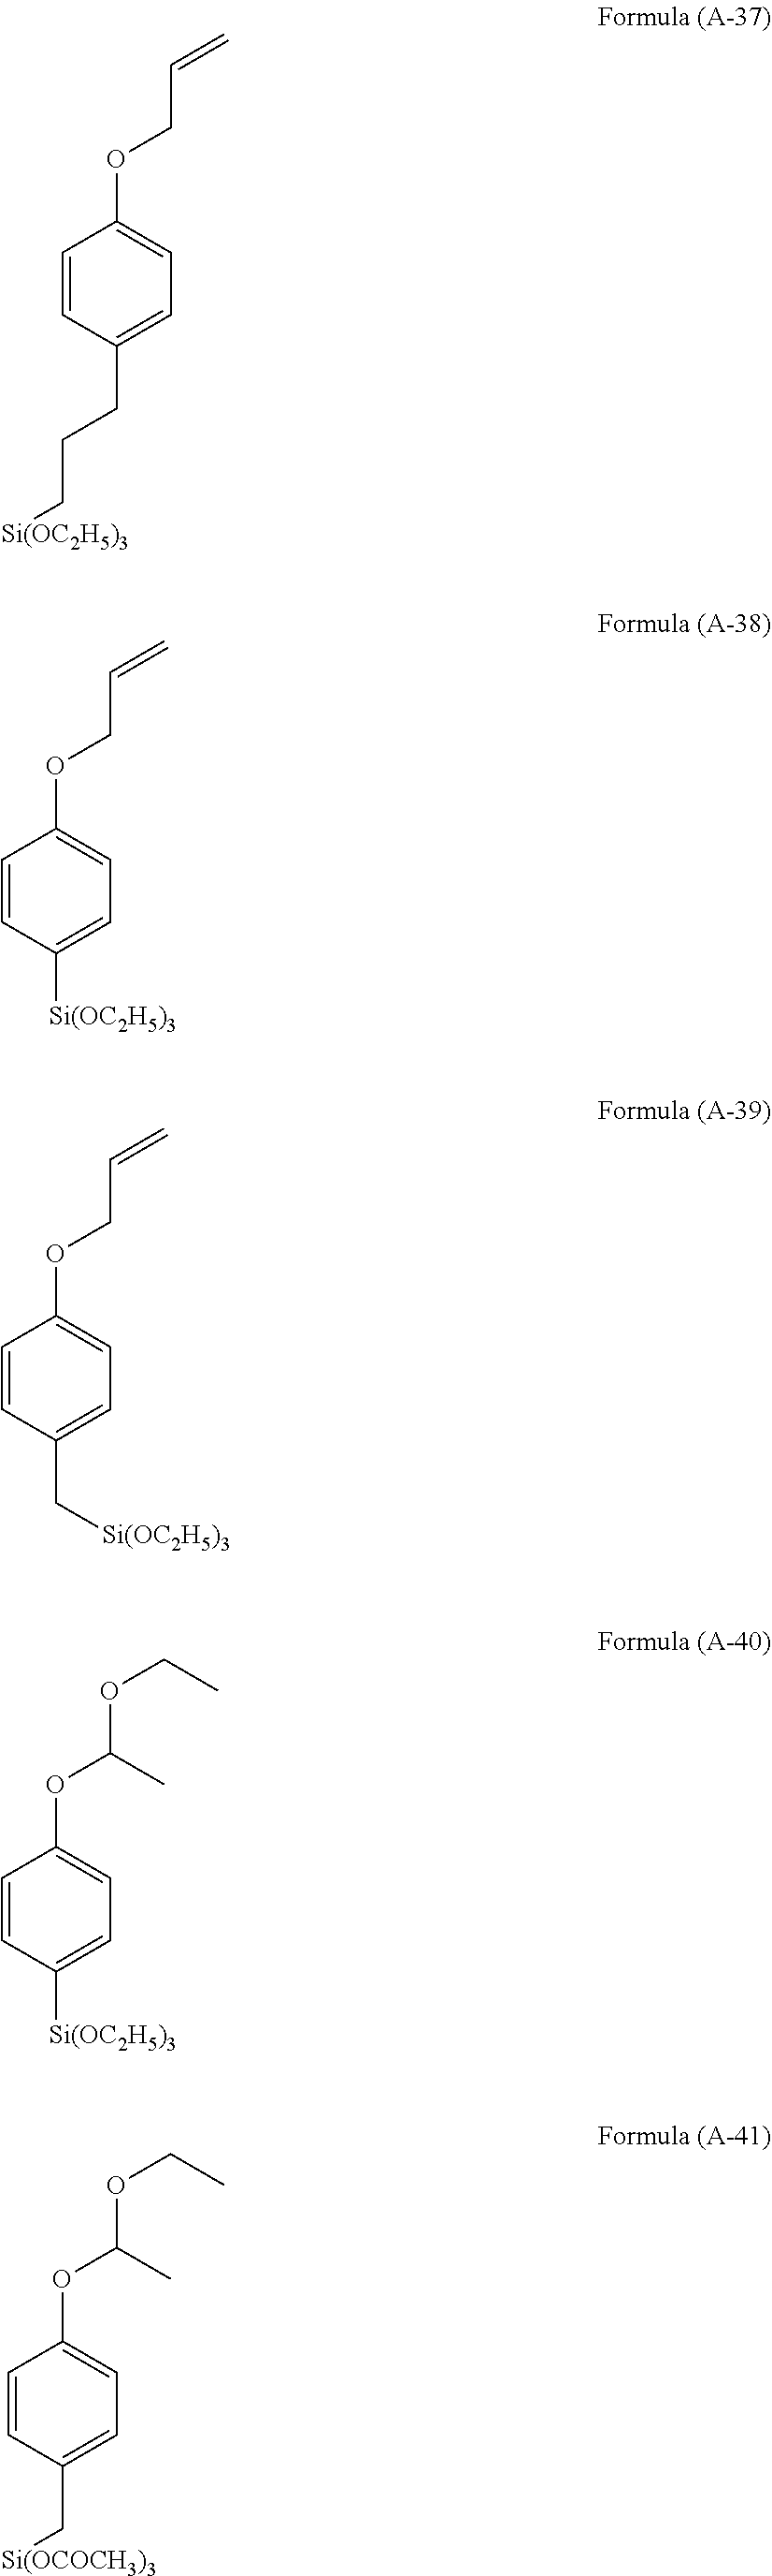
C1=CC(CCC[Si(OC2H5)3])=CC=C1OCC=C.C1=CC([Si(OC2H5)3])=CC=C1OCC=C.C1=CC(C[Si(OC2H5)3])=CC=C1OCC=C.C1=CC([Si(OC2H5)3])=CC=C1OC(OCC)C.C1=CC(C[Si(OCOCH3)3])=CC=C1OC(OCC)C
